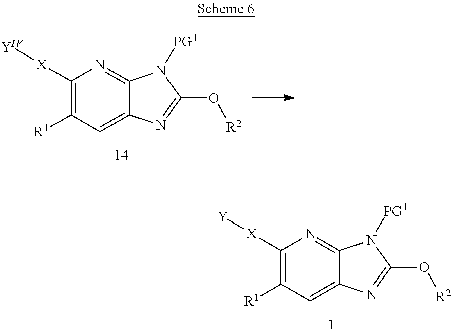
C1([X][Y])=C([R1])C=C2C(=N1)N([PG1])C(O[R2])=N2.C1([X][Y])=C([R1])C=C2C(=N1)N([PG1])C(O[R2])=N2
